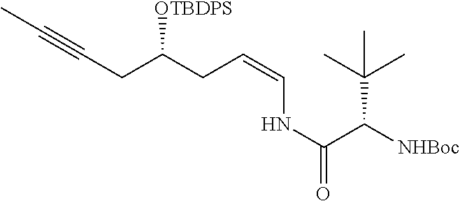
CC#CCC(CC=CNC(C([NHBoc])C(C)(C)C)=O)[OTBDPS]
